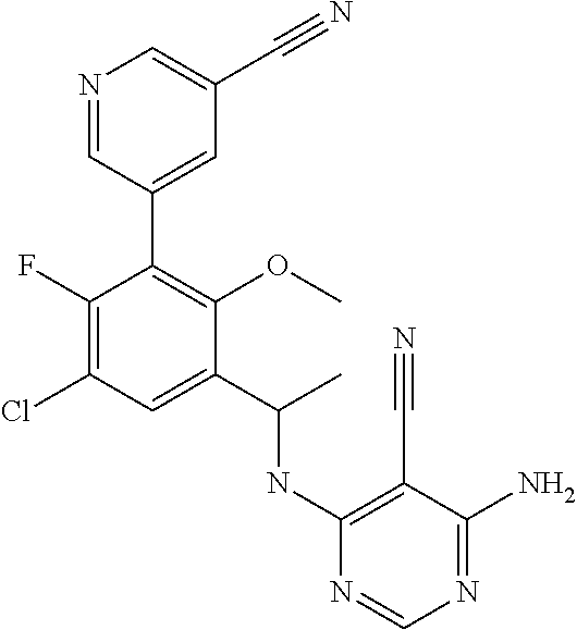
C1(C2=C(OC)C(C(C)NC3=C(C#N)C(N)=NC=N3)=CC(Cl)=C2F)=CC(C#N)=CN=C1
